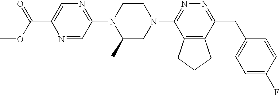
N1=CC(N2C(C)CN(C3=NN=C(CC4=CC=C(F)C=C4)C4=C3CCC4)CC2)=NC=C1C(OC)=O
